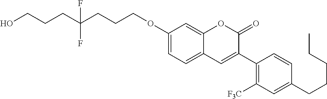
C(COC1=CC=C2C(=C1)OC(=O)C(C1=C([F3C])C=C(CCCCC)C=C1)=C2)CC(CCCO)(F)F
